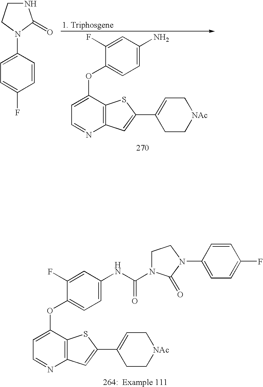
C12=C(C(OC3=CC=C(NC(=O)N4CCN(C5=CC=C(F)C=C5)C4=O)C=C3F)=CC=N1)SC(C1=CC[NAc]CC1)=C2.C12=C(C(OC3=CC=C(N)C=C3F)=CC=N1)SC(C1=CC[NAc]CC1)=C2.N1(C2=CC=C(F)C=C2)C(=O)NCC1
